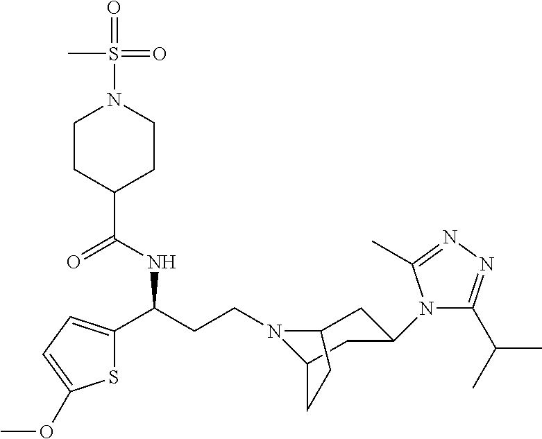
N1(CCC(C2=CC=C(OC)S2)NC(C2CCN(S(=O)(C)=O)CC2)=O)C2CC(N3C(C(C)C)=NN=C3C)CC1CC2
